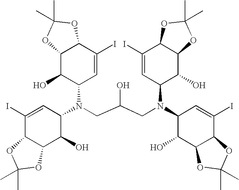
C1(I)=CC(N(C2C=C(I)C3C(C2O)OC(C)(C)O3)CC(CN(C2C(O)C3C(C(I)=C2)OC(C)(C)O3)C2C(O)C3C(C(I)=C2)OC(C)(C)O3)O)C(O)C2C1OC(C)(C)O2
